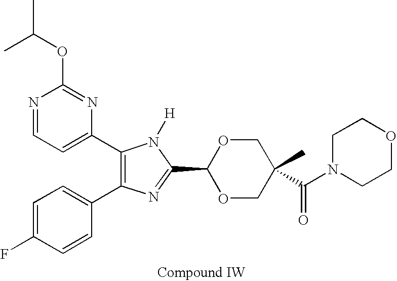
C(OC1=NC(C2=C(C3=CC=C(F)C=C3)N=C(C3OCC(C(=O)N4CCOCC4)(C)CO3)N2[H])=CC=N1)(C)C
